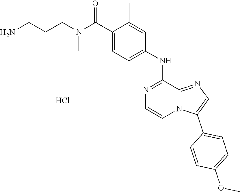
Cl.C1=C(NC2=NC=CN3C2=NC=C3C2=CC=C(OC)C=C2)C=C(C)C(C(N(CCCN)C)=O)=C1
